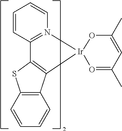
C12=C(C=CC=C1)SC1=C2[Ir]2(N3=C1C=CC=C3)OC(C)=CC(C)=O2
